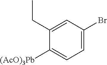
C1=C(Br)C=C(CC)C([(AcO)3Pb])=C1
